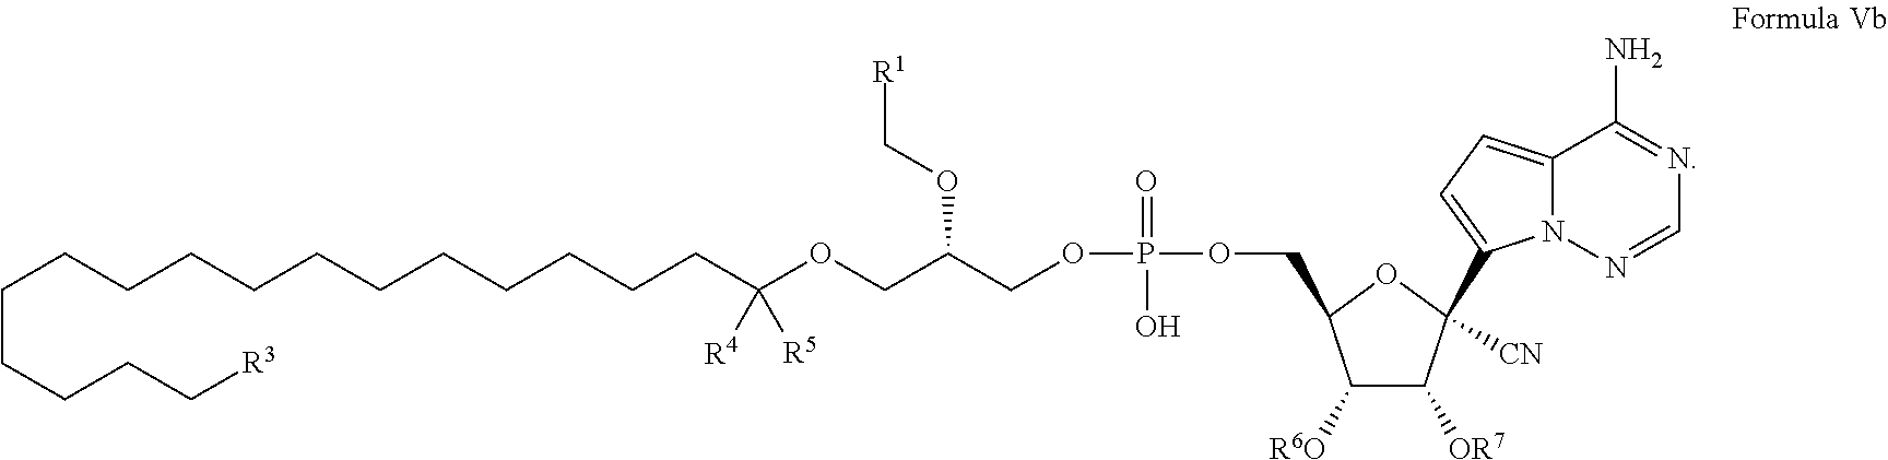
C(CCCC[R3])CCCCCCCCCCCC(OCC(COP(=O)(O)OCC1C([R6O])C([OR7])C(C2=CC=C3N2N=CN=C3N)([CN])O1)OC[R1])([R4])[R5]
